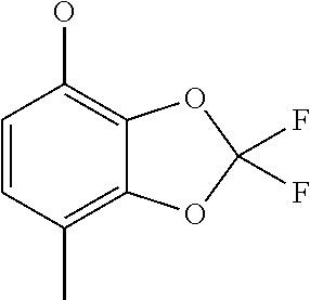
C1=CC(C)=C2C(=C1O)OC(F)(F)O2
